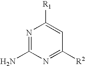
N1=C(N)N=C([R2])C=C1[R1]
